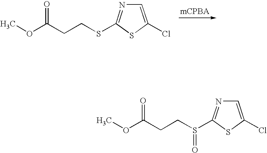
C1=C(Cl)SC(SCCC(OC)=O)=N1.C1=C(Cl)SC(S(CCC(OC)=O)=O)=N1
